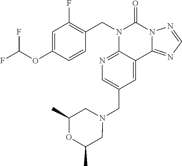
C1(OC(F)F)=CC(F)=C(CN2C3=NC=C(CN4CC(C)OC(C)C4)C=C3C3=NC=NN3C2=O)C=C1
